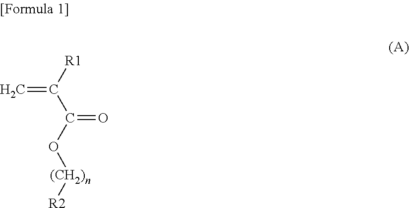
C=C([R1])C(O[(CH2)n][R2])=O
